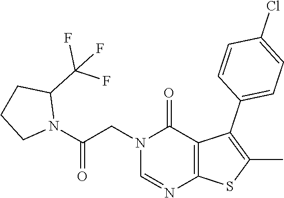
C1=NC2=C(C(=O)N1CC(N1C(C(F)(F)F)CCC1)=O)C(C1=CC=C(Cl)C=C1)=C(C)S2
